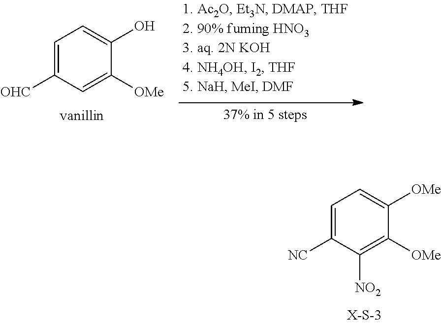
[NC]C1=CC=C([OMe])C([OMe])=C1[NO2].[OHC]C1=CC=C(O)C([OMe])=C1
